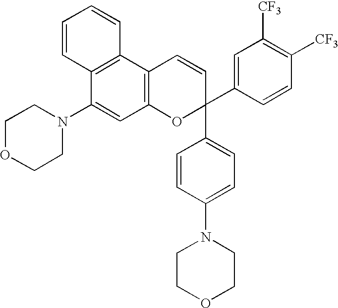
C1CN(C2=CC3=C(C4=C2C=CC=C4)C=CC(C2=CC([CF3])=C([CF3])C=C2)(C2=CC=C(N4CCOCC4)C=C2)O3)CCO1
